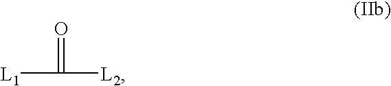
[L1]C([L2])=O
